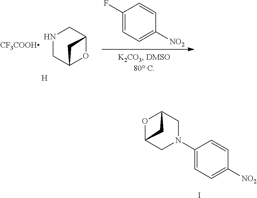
C1(F)=CC=C([NO2])C=C1.N1CC2OC(C1)C2.[H].O1C2CN(C3=CC=C([NO2])C=C3)CC1C2.I
